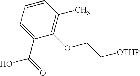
C1(C(=O)O)=CC=CC(C)=C1OCC[OTHP]
